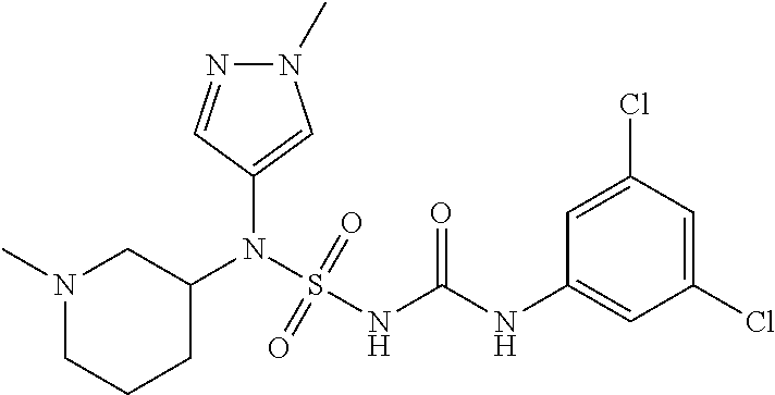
C1(N(S(NC(NC2=CC(Cl)=CC(Cl)=C2)=O)(=O)=O)C2CN(C)CCC2)=CN(C)N=C1
